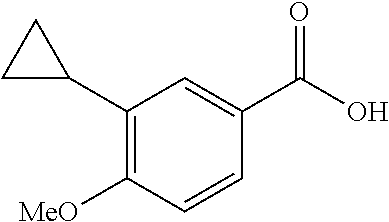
C1(C2CC2)=C([MeO])C=CC(C(O)=O)=C1
